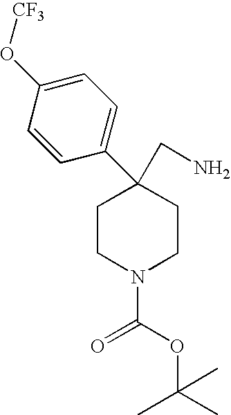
C1CN(C(=O)OC(C)(C)C)CCC1(CN)C1=CC=C(O[CF3])C=C1
